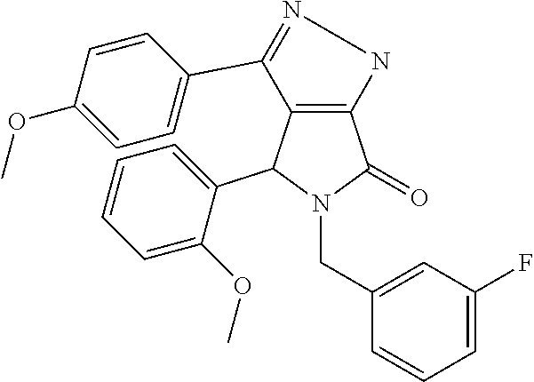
C12=C(C(C3=CC=CC=C3OC)N(CC3=CC(F)=CC=C3)C1=O)C(C1=CC=C(OC)C=C1)=NN2
